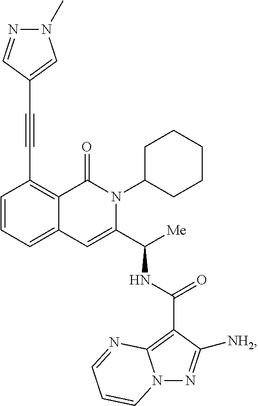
C1(C#CC2=CN(C)N=C2)=C2C(=CC=C1)C=C(C([Me])NC(C1=C3N(N=C1[NH2])C=CC=N3)=O)N(C1CCCCC1)C2=O
